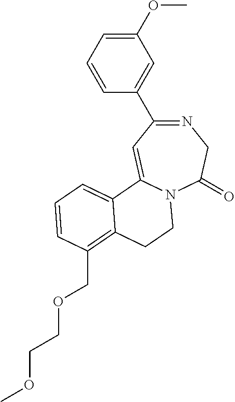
C1(C2=NCC(=O)N3C(=C2)C2=CC=CC(COCCOC)=C2CC3)=CC(OC)=CC=C1
